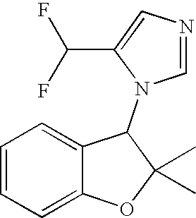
C1=CC=C2C(=C1)C(N1C=NC=C1C(F)F)C(C)(C)O2
